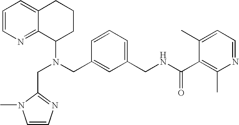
N(CC1=CC(CNC(C2=C(C)N=CC=C2C)=O)=CC=C1)(C1CCCC2=CC=CN=C12)CC1=NC=CN1C
